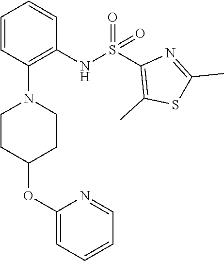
C1=CC(N2CCC(OC3=CC=CC=N3)CC2)=C(NS(C2=C(C)SC(C)=N2)(=O)=O)C=C1
